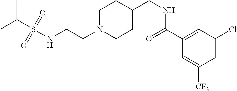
C(CN1CCC(CNC(C2=CC(Cl)=CC([CF3])=C2)=O)CC1)NS(C(C)C)(=O)=O
